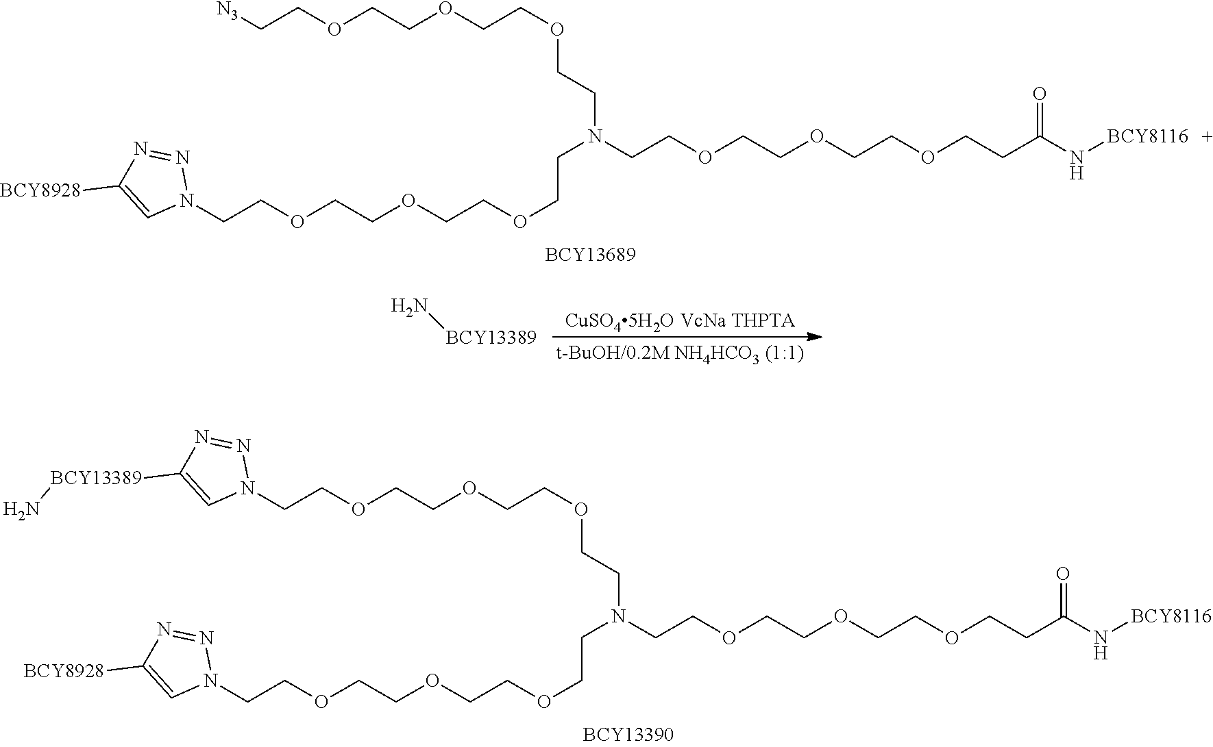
N1=NN(CCOCCOCCOCCN(CCOCCOCCOCC[N3])CCOCCOCCOCCC(=O)N[BCY8116])C=C1[BCY8928].N1=NN(CCOCCOCCOCCN(CCOCCOCCOCCN2N=NC([BCY13389]N)=C2)CCOCCOCCOCCC(=O)N[BCY8116])C=C1[BCY8928].N[BCY13389]
